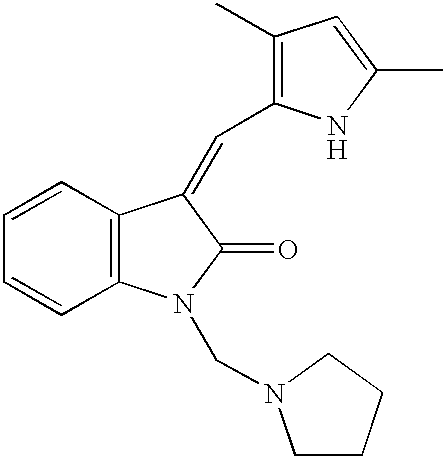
C1=CC2=C(C=C1)N(CN1CCCC1)C(=O)C2=CC1=C(C)C=C(C)N1.[H]
